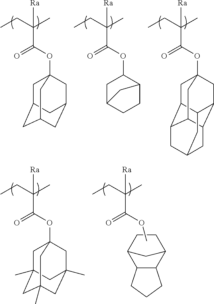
CCC(C)(C(OC12CC3CC(CC(C1)C3)C2)=O)[Ra].CCC(C)(C(OC1CC2CCC1C2)=O)[Ra].CCC(C)(C(OC12CC3C4C(C5C(C1)C3CC(C4)C5)C2)=O)[Ra].CCC(C)(C(OC12CC3(C)CC(C)(CC(C)(C1)C3)C2)=O)[Ra].CCC(C)(C(OC)=O)[Ra].C12C(C3CCC1C3)CCC2
